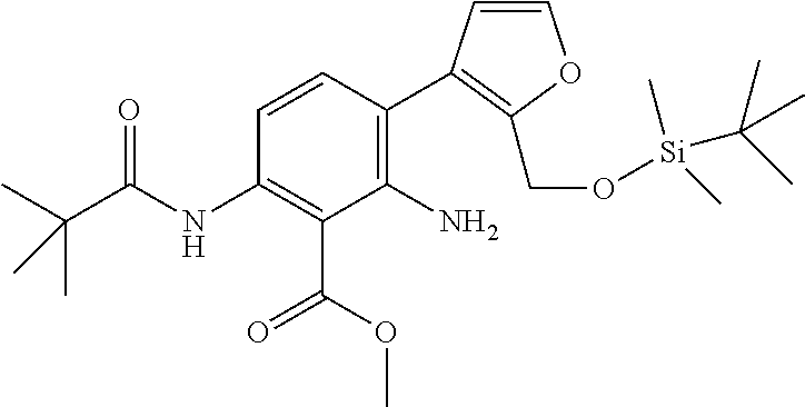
C1(N)=C(C2=C(CO[Si](C(C)(C)C)(C)C)OC=C2)C=CC(NC(C(C)(C)C)=O)=C1C(OC)=O
